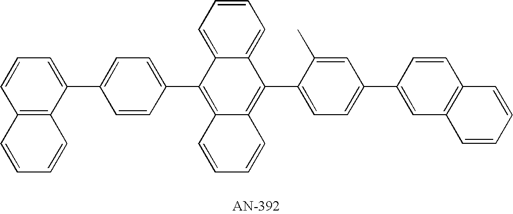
C1(C2=CC=CC3=C2C=CC=C3)=CC=C(C2=C3C(=C(C4=CC=C(C5=CC6=C(C=C5)C=CC=C6)C=C4C)C4=CC=CC=C24)C=CC=C3)C=C1
